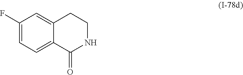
C1(F)=CC=C2C(=C1)CCNC2=O
